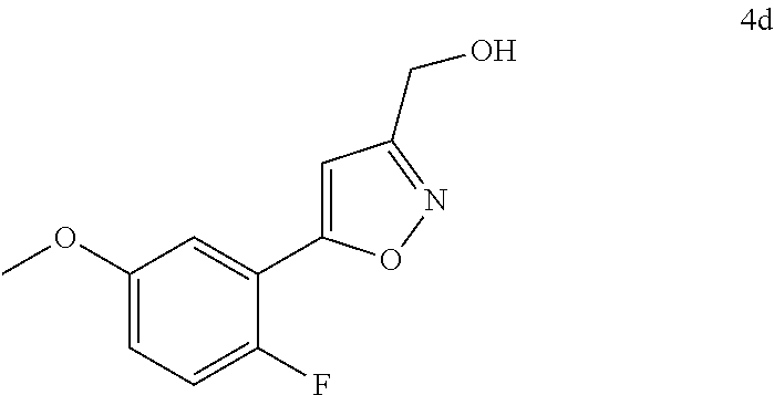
C1(OC)=CC=C(F)C(C2=CC(CO)=NO2)=C1
